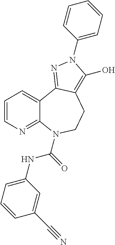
C1=CN=C2C(=C1)C1=NN(C3=CC=CC=C3)C(O)=C1CCN2C(NC1=CC=CC(C#N)=C1)=O
